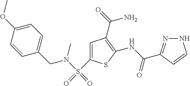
C1(NC(=O)C2=NNC=C2)=C(C(=O)N)C=C(S(=O)(N(C)CC2=CC=C(OC)C=C2)=O)S1
